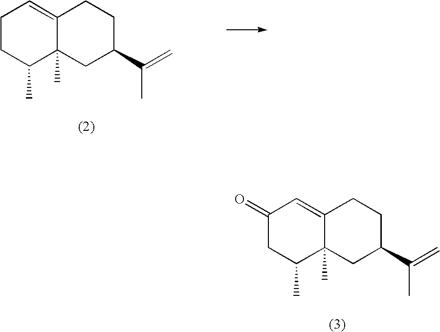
C1CC(C)C2(C)C(=C1)CCC(C(C)=C)C2.C1(=O)CC(C)C2(C)C(=C1)CCC(C(C)=C)C2
